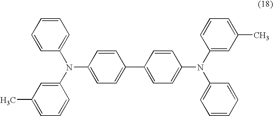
C1=CC=CC(N(C2=CC(C)=CC=C2)C2=CC=C(C3=CC=C(N(C4=CC(C)=CC=C4)C4=CC=CC=C4)C=C3)C=C2)=C1
